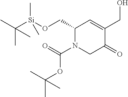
C1(CO[Si](C(C)(C)C)(C)C)N(C(=O)OC(C)(C)C)CC(=O)C(CO)=C1
